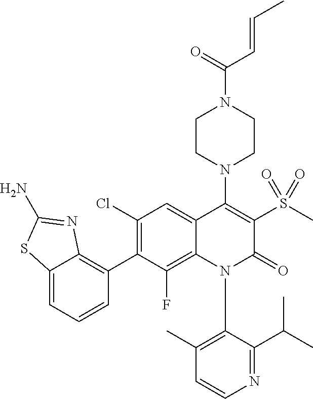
N1(C2=C(C)C=CN=C2C(C)C)C(=O)C(S(C)(=O)=O)=C(N2CCN(C(=O)C=CC)CC2)C2=CC(Cl)=C(C3=C4C(=CC=C3)SC(N)=N4)C(F)=C12
